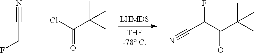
N#CCF.ClC(C(C)(C)C)=O.C(C(C(C)(C)C)=O)(F)C#N
